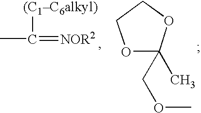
[(C1C6alkyl)]C(C)=[NOR2].C1(COC)(C)OCCO1
